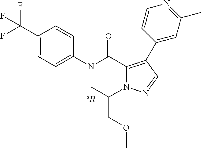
N1(C2=CC=C(C(F)(F)F)C=C2)CC(COC)N2C(=C(C3=CC(C)=NC=C3)C=N2)C1=O.[*R]
